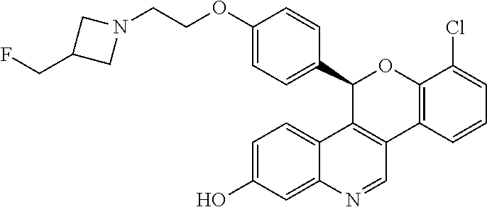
C1(OCCN2CC(CF)C2)=CC=C(C2C3=C(C4=C(O2)C(Cl)=CC=C4)C=NC2=CC(O)=CC=C32)C=C1
